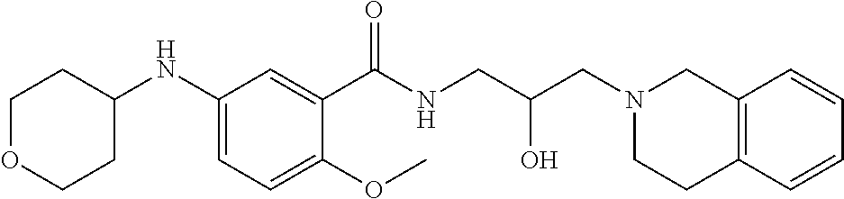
C1(NC2CCOCC2)=CC=C(OC)C(C(NCC(CN2CC3=C(CC2)C=CC=C3)O)=O)=C1
